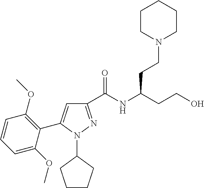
C1(C(NC(CCO)CCN2CCCCC2)=O)=NN(C2CCCC2)C(C2=C(OC)C=CC=C2OC)=C1
